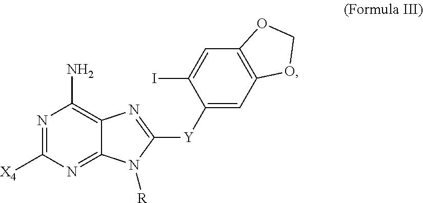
N1=C([X4])N=C2C(=C1N)N=C([Y]C1=CC3=C(C=C1I)OCO3)N2[R]
